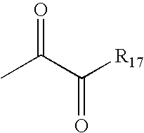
CC(C([R17])=O)=O
